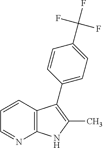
C12=C(C=CC=N1)C(C1=CC=C(C(F)(F)F)C=C1)=C(C)N2
